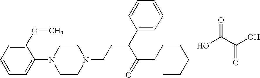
C1(OC)=CC=CC=C1N1CCN(CCC(C2=CC=CC=C2)C(=O)CCCCCC)CC1.OC(C(O)=O)=O
